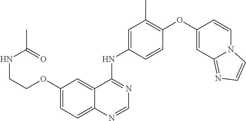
C12=CC=C(OCCNC(=O)C)C=C1C(NC1=CC(C)=C(OC3=CC4=NC=CN4C=C3)C=C1)=NC=N2
